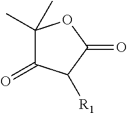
C1(=O)C(C)(C)OC(=O)C1[R1]
